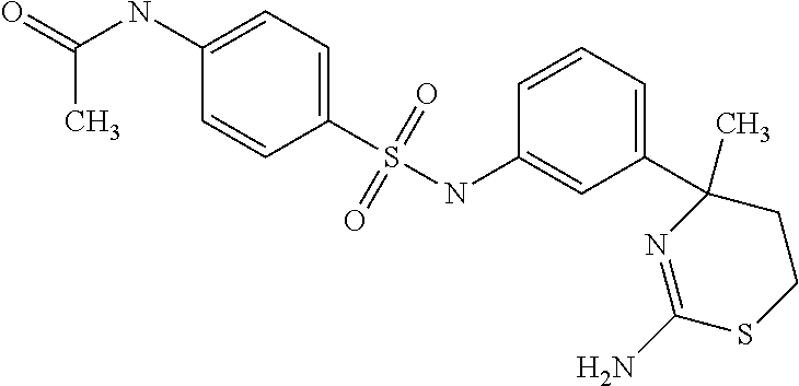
C1(S(NC2=CC(C3(C)N=C(N)SCC3)=CC=C2)(=O)=O)=CC=C(NC(=O)C)C=C1
